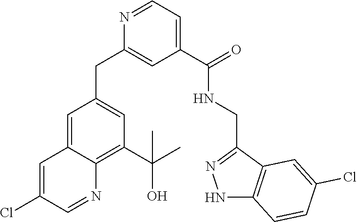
N1=CC=C(C(=O)NCC2=NNC3=C2C=C(Cl)C=C3)C=C1CC1=CC(C(C)(O)C)=C2C(=C1)C=C(Cl)C=N2
